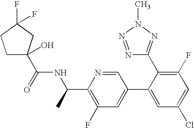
C1C(C(=O)NC(C2=C(F)C=C(C3=CC(Cl)=CC(F)=C3C3=NN(C)N=N3)C=N2)C)(O)CC(F)(F)C1
